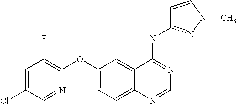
C1=C(Cl)C=NC(OC2=CC=C3C(=C2)C(NC2=NN(C)C=C2)=NC=N3)=C1F
